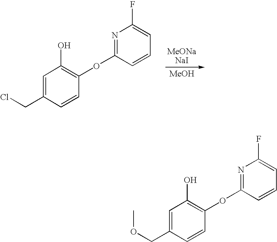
C1=C(CCl)C=CC(OC2=NC(F)=CC=C2)=C1O.[MeOH].C1=C(COC)C=CC(OC2=NC(F)=CC=C2)=C1O
